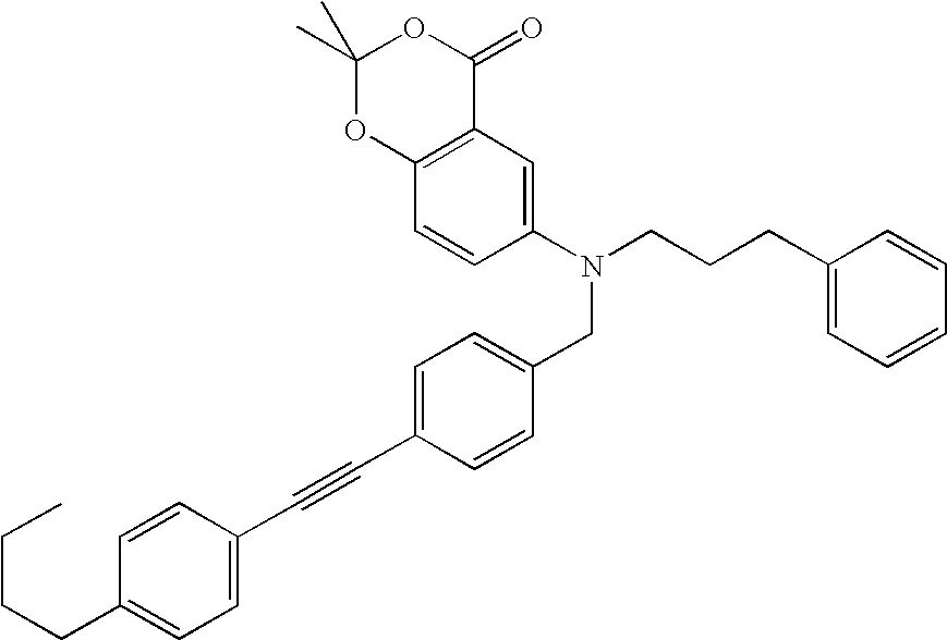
C(CCC1=CC=C(C#CC2=CC=C(CN(CCCC3=CC=CC=C3)C3=CC4=C(C=C3)OC(C)(C)OC4=O)C=C2)C=C1)C
